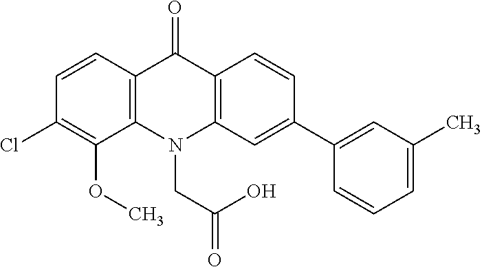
C12=C(N(CC(O)=O)C3=C(C1=O)C=CC(C1=CC(C)=CC=C1)=C3)C(OC)=C(Cl)C=C2
